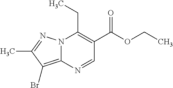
N12C(=C(Br)C(C)=N1)N=CC(C(OCC)=O)=C2CC
